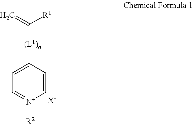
C(=C)([R1])[(L1)a]C1=CC=[N+]([R2])C=C1.[X-]
